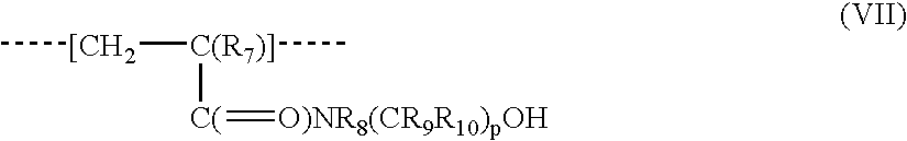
[[CH2]([C(R7)]](C)[C(]=[O)NR8(CR9R10)pOH])C
